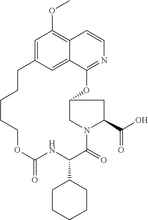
C1=C2C=C3C(=C1OC)C=CN=C3OC1CN(C(=O)C(C3CCCCC3)NC(=O)OCCCCC2)C(C(O)=O)C1
